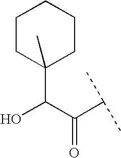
C1CC(C(O)C(C(C)C)=O)(C)CCC1
